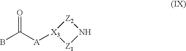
BC([A][X3]1[Z1]N[Z2]1)=O
